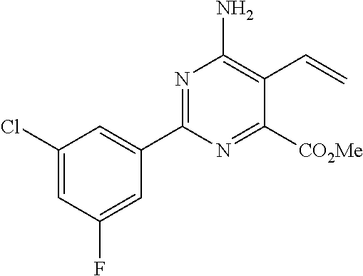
C1(C2=NC(N)=C(C=C)C([CO2Me])=N2)=CC(Cl)=CC(F)=C1
